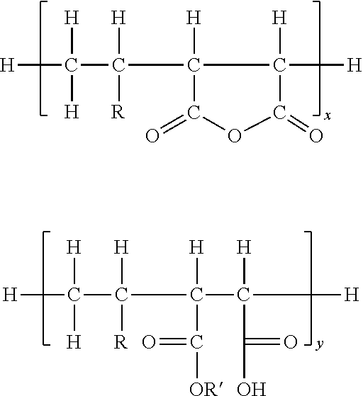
[H]C(C(C1([H])C([H])([H])C(=O)OC1=O)([H])[R])([H])[H].[H]C(C(C(C([H])([H])C(=O)O)([H])C(=O)[OR])([H])[R])([H])[H]
